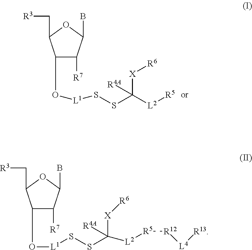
O1C(C[R3])C(O[L1]SSC([L2][R5])([X][R6])[R4A])C([R7])C1B.O1C(C[R3])C(O[L1]SSC([L2][R5][R12][L4][R13])([X][R6])[R4A])C([R7])C1B
